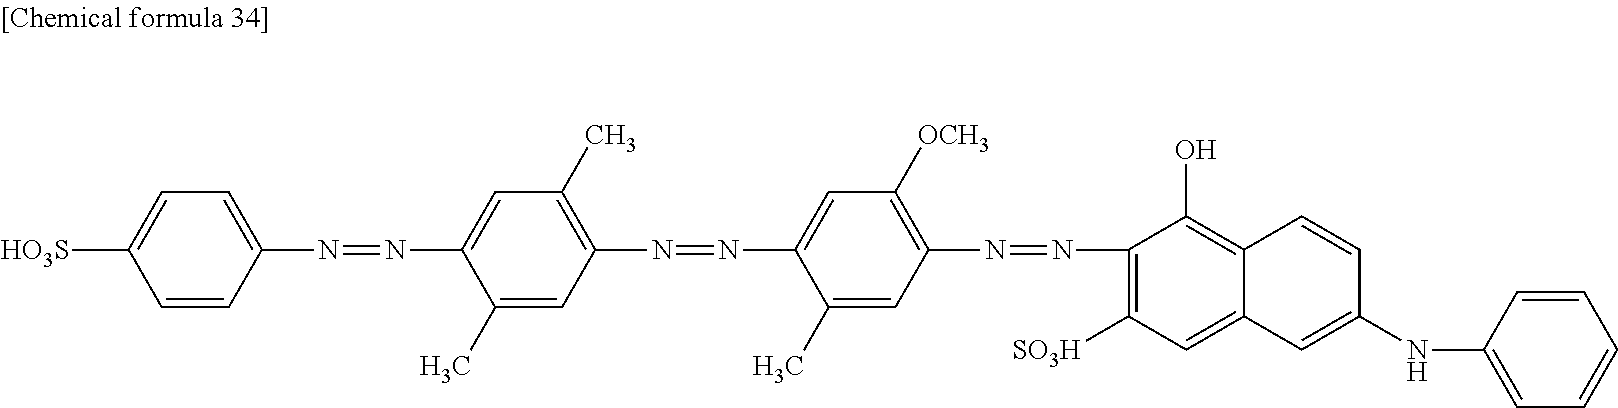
C1(N=NC2=CC([OCH3])=C(N=NC3=C([SO3H])C=C4C(=C3O)C=CC(NC3=CC=CC=C3)=C4)C=C2C)=C(C)C=C(N=NC2=CC=C([HO3S])C=C2)C(C)=C1
